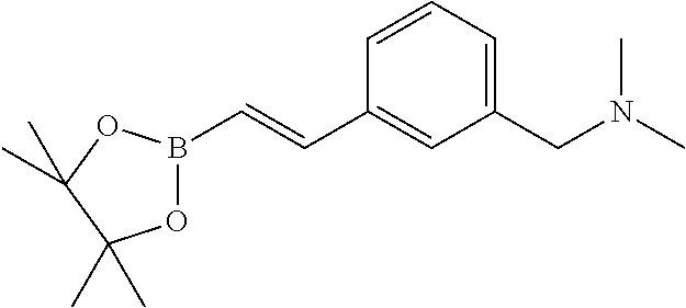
C1=CC=C(CN(C)C)C=C1C=CB1OC(C)(C)C(C)(C)O1
